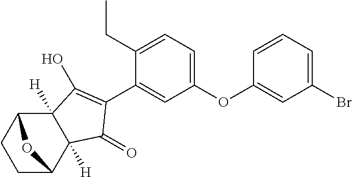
C1CC2C3([H])C([H])(C(=O)C(C4=CC(OC5=CC(Br)=CC=C5)=CC=C4CC)=C3O)C1O2
